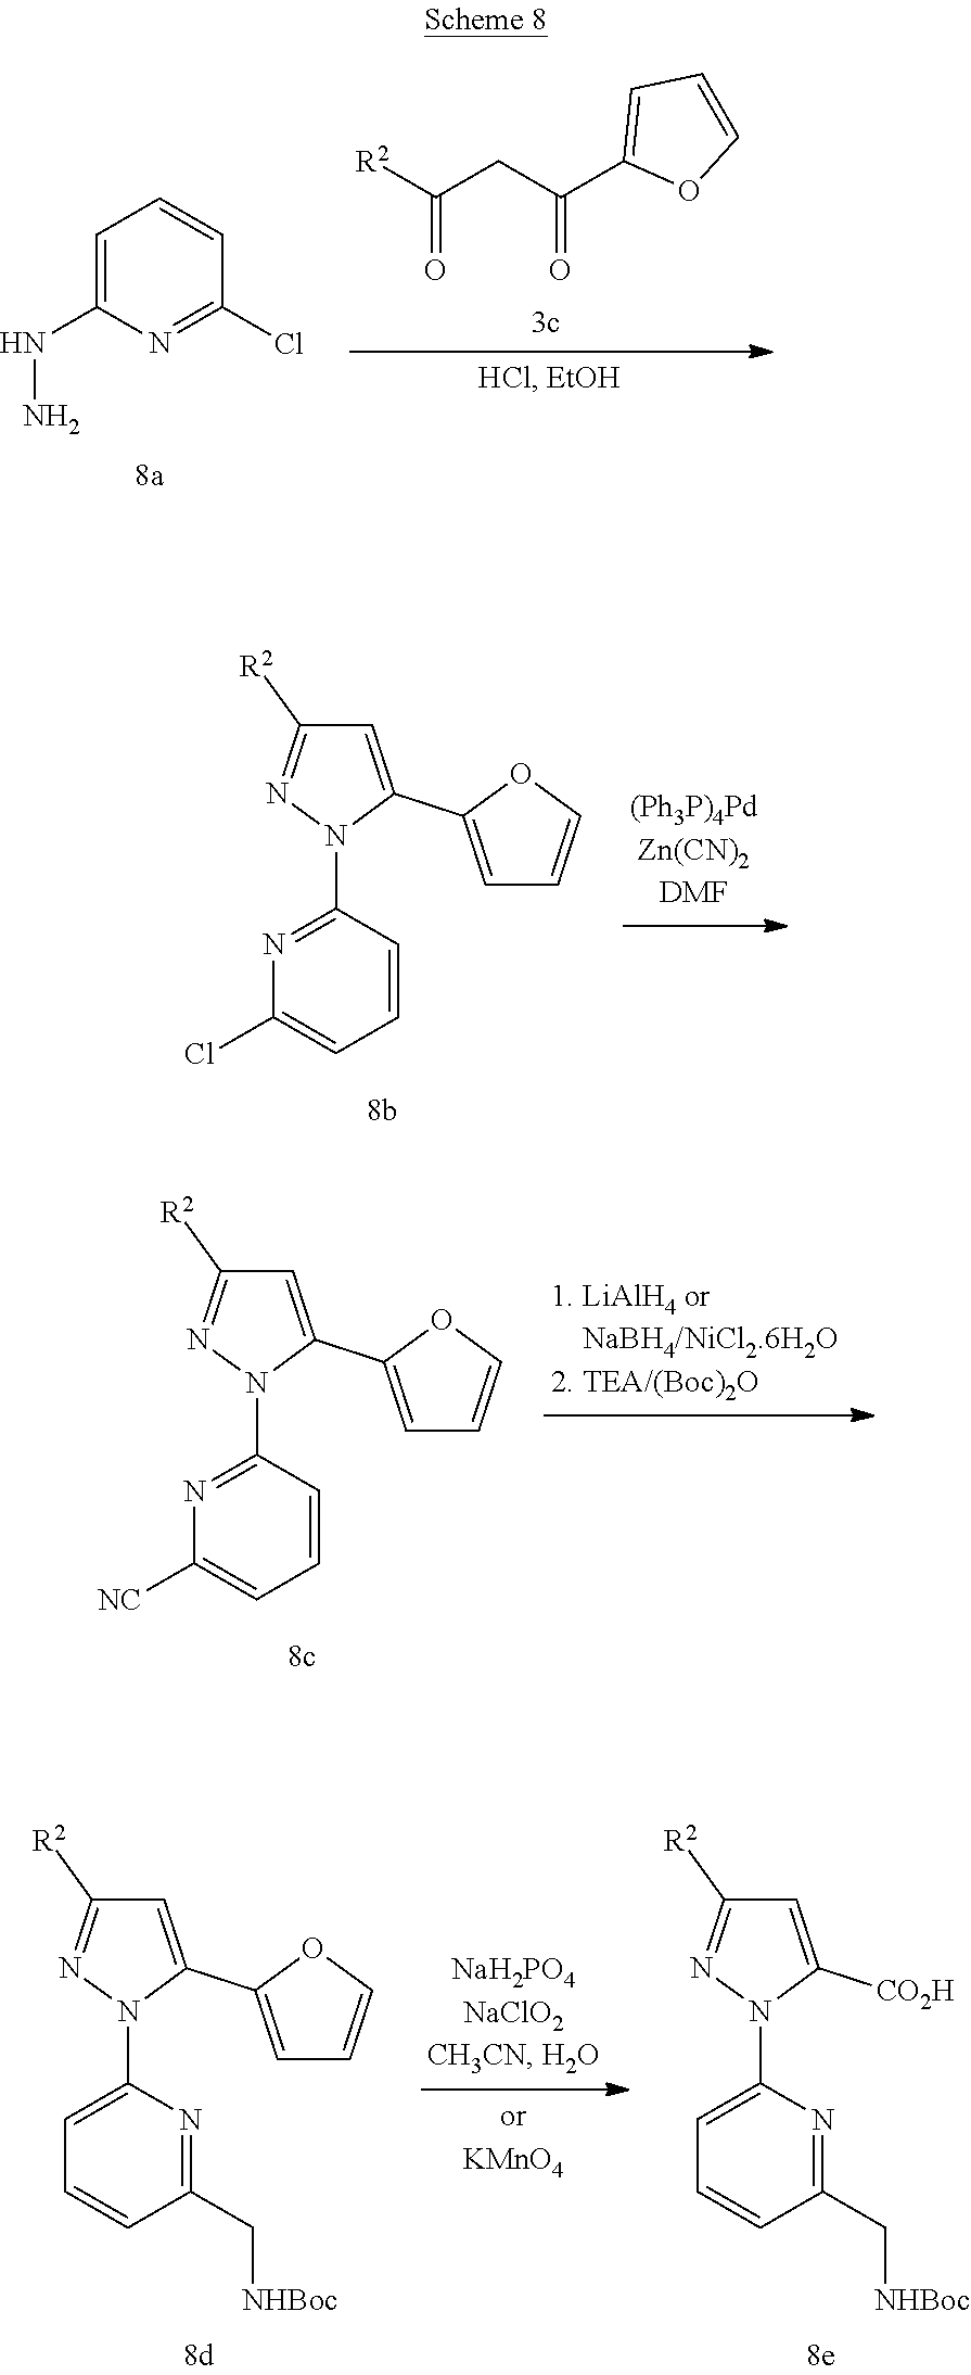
[R2]C(CC(C1=CC=CO1)=O)=O.C1=C(NN)N=C(Cl)C=C1.C1(N2C(C3=CC=CO3)=CC([R2])=N2)=NC(Cl)=CC=C1.C1(N2C(C3=CC=CO3)=CC([R2])=N2)=NC([NC])=CC=C1.C1(N2C([CO2H])=CC([R2])=N2)=CC=CC(C[NHBoc])=N1.C1(N2C(C3=CC=CO3)=CC([R2])=N2)=CC=CC(C[NHBoc])=N1
